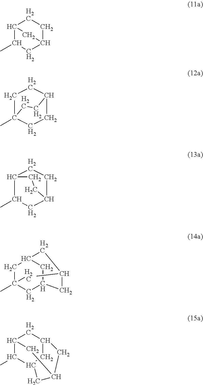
C12C(C)CC(CC1)C2.C1C2(C)CCC(C1)CC2.C12C(C)CC(CC1)CC2.C1C(C)(C)CC2CC1CC(C)C2.C12C(C)C3CC(C1)CC(C3)C2
